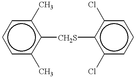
c1cc(C)c([CH2S]c2c(Cl)cccc2Cl)c(C)c1
